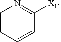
C1=CC=CN=C1[X11]
